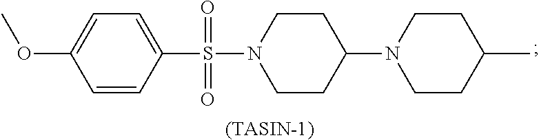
C1(OC)=CC=C(S(=O)(N2CCC(N3CCC(C)CC3)CC2)=O)C=C1.[(TASIN-1)]
